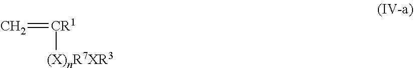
C=[CR1][(X)nR7XR3]
